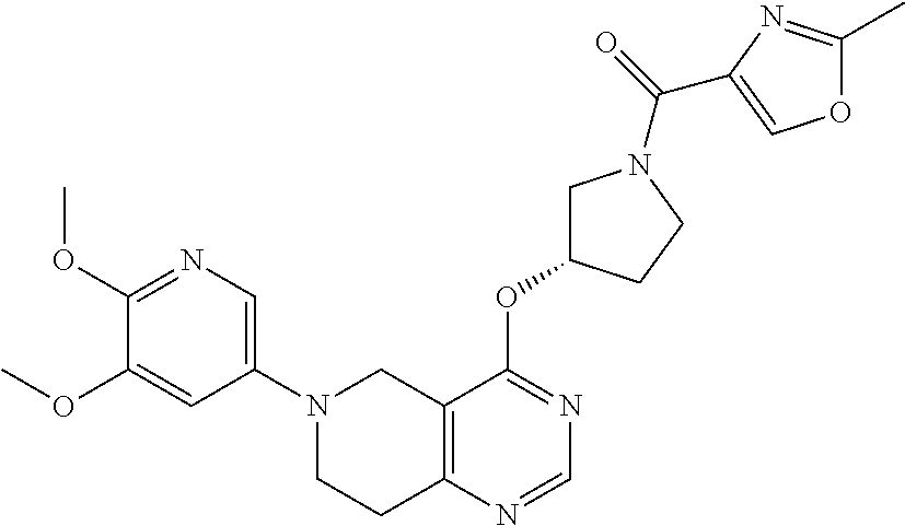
C1(N2CCC3=C(C2)C(OC2CN(C(=O)C4=COC(C)=N4)CC2)=NC=N3)=CN=C(OC)C(OC)=C1
